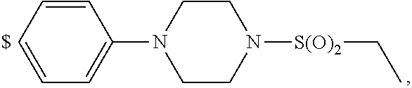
C1=CC=CC=C1N1CCN([S(O)2]CC)CC1
